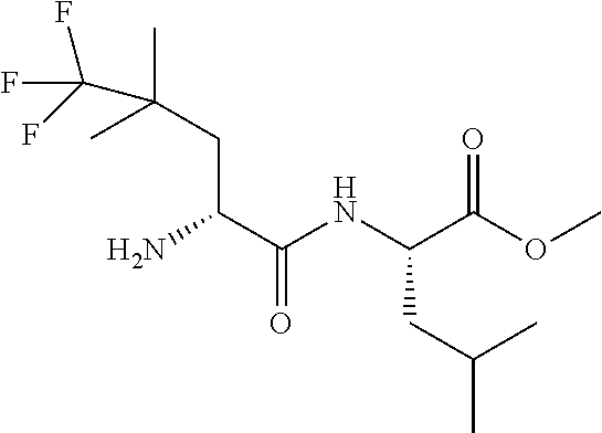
NC(C(NC(C(OC)=O)CC(C)C)=O)CC(C)(C)C(F)(F)F
